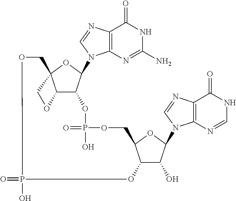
C12=C(N=CN1C1C3C4C(O1)(COP(O)(=O)OC1C(O)C(N5C6=C(C(=O)NC=N6)N=C5)OC1COP(=O)(O)O3)CO4)C(=O)NC(N)=N2
